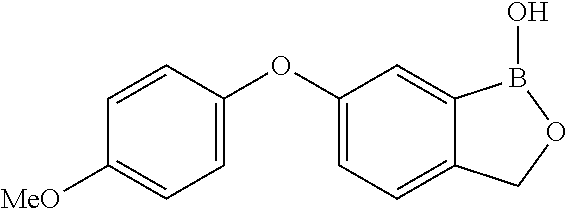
C1=CC(OC2=CC=C3C(=C2)B(O)OC3)=CC=C1[MeO]
